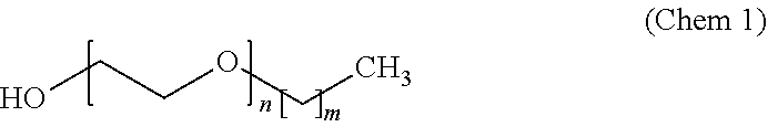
OCCOCC
